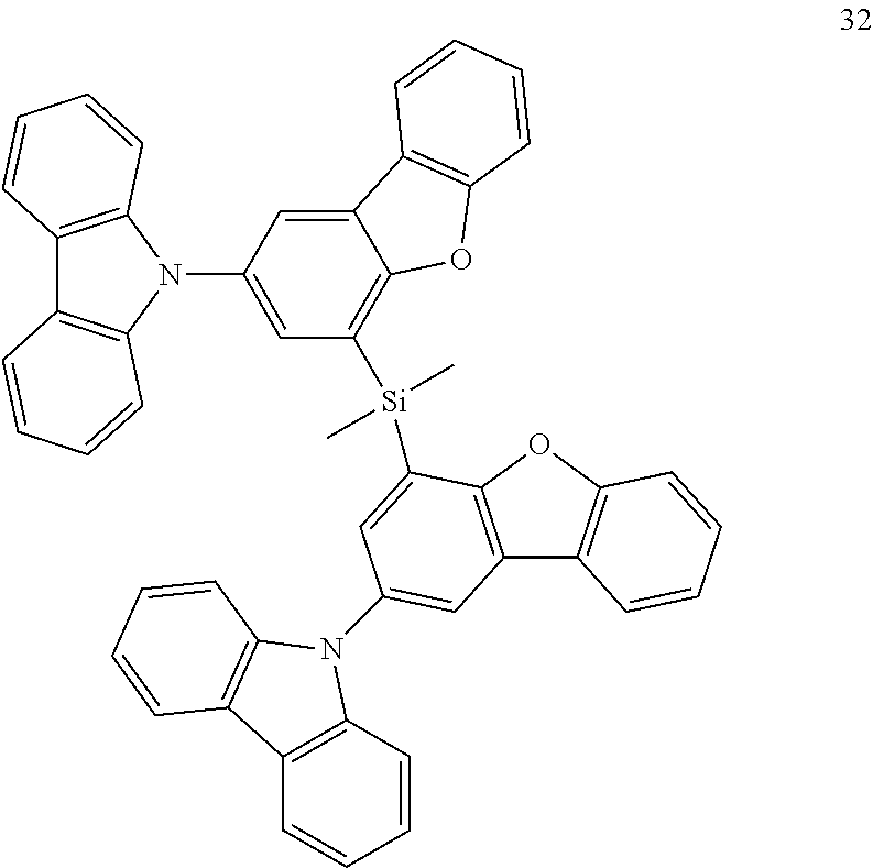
C1=C(N2C3=C(C4=C2C=CC=C4)C=CC=C3)C=C2C(=C1[Si](C)(C)C1=CC(N3C4=C(C=CC=C4)C4=C3C=CC=C4)=CC3=C1OC1=C3C=CC=C1)OC1=C2C=CC=C1
